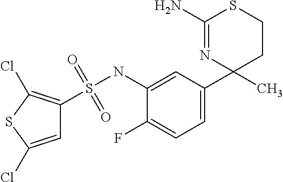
N1=C(N)SCCC1(C)C1=CC=C(F)C(NS(=O)(=O)C2=C(Cl)SC(Cl)=C2)=C1
